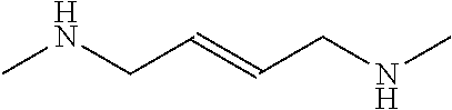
CNCC=CCNC
